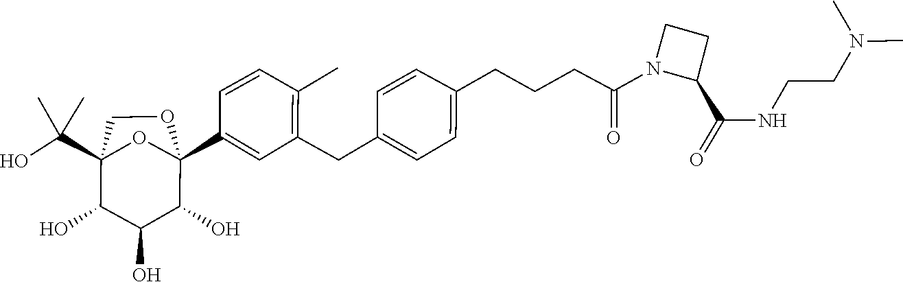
N(CCNC(C1CCN1C(CCCC1=CC=C(CC2=C(C)C=CC(C34C(O)C(O)C(O)C(C(O)(C)C)(CO3)O4)=C2)C=C1)=O)=O)(C)C
